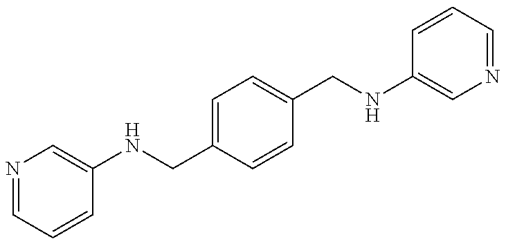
N1=CC=CC(NCC2=CC=C(CNC3=CN=CC=C3)C=C2)=C1
